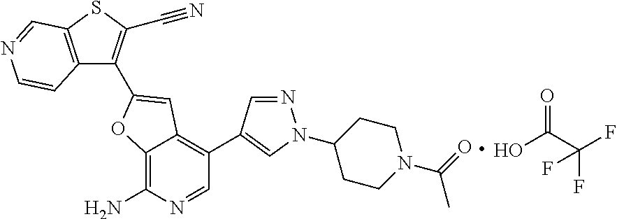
OC(=O)C(F)(F)F.C12=C(SC(C#N)=C1C1=CC3=C(C4=CN(C5CCN(C(C)=O)CC5)N=C4)C=NC(N)=C3O1)C=NC=C2
